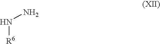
N([R6])N
